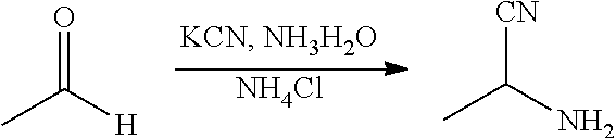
CC([H])=O.[NH4Cl].CC(N)[CN]
